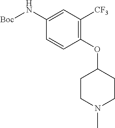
C1(OC2CCN(C)CC2)=C([CF3])C=C(N[Boc])C=C1
